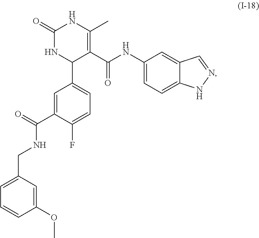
C1(CNC(C2=CC(C3C(C(=O)NC4=CC=C5C(=C4)C=NN5)=C(C)NC(=O)N3)=CC=C2F)=O)=CC=CC(OC)=C1
